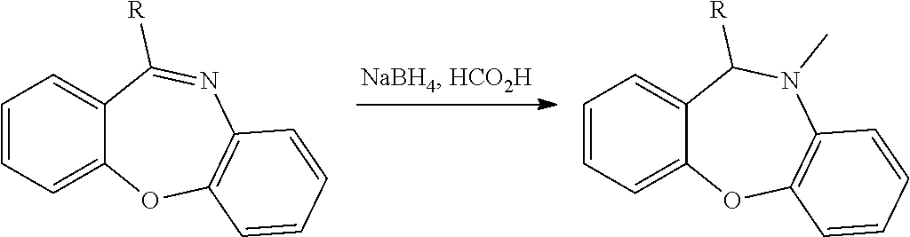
C1=CC=C2C(=C1)C([R])=NC1=C(O2)C=CC=C1.C1=CC=C2C(=C1)C([R])N(C)C1=C(O2)C=CC=C1
